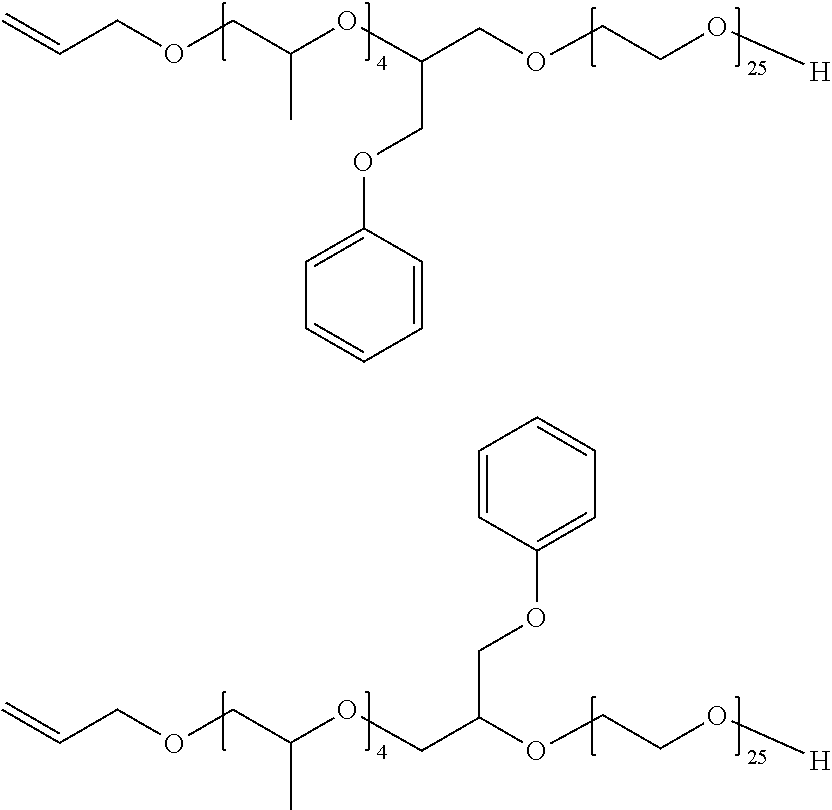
C=CCOCC(OC(COCCO[H])COC1=CC=CC=C1)C.C=CCOCC(OCC(OCCO[H])COC1=CC=CC=C1)C
